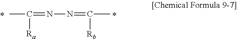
CC(=NN=C(C)[Rb])[Ra]
